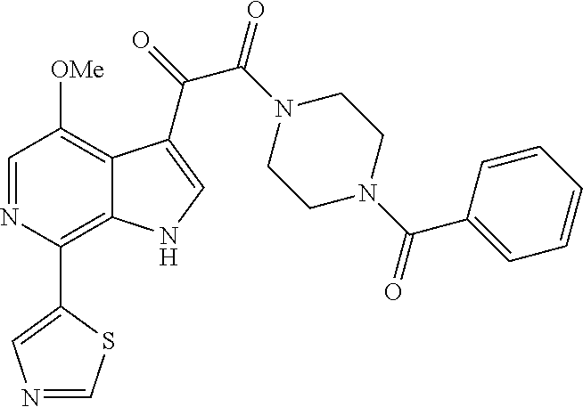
C1(C2=C3C(=C([OMe])C=N2)C(C(=O)C(N2CCN(C(C4=CC=CC=C4)=O)CC2)=O)=CN3)=CN=CS1
